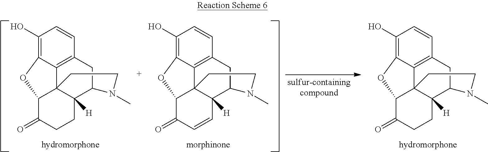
C1(O)=C2C3=C(C=C1)CC1C4([H])C3(C(C(=O)CC4)O2)CCN1C.C1(O)=C2C3=C(C=C1)CC1C4([H])C3(C(C(=O)C=C4)O2)CCN1C.C1(O)=C2C3=C(C=C1)CC1C4([H])C3(C(C(=O)CC4)O2)CCN1C
